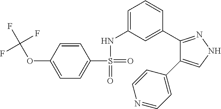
C1=CC(OC(F)(F)F)=CC=C1S(=O)(=O)NC1=CC=CC(C2=NNC=C2C2=CC=NC=C2)=C1
